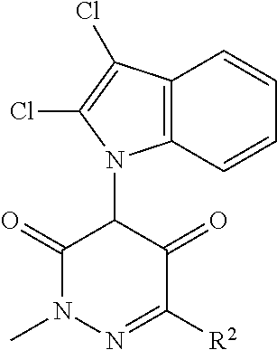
C12=C(C=CC=C1)N(C1C(=O)N(C)N=C([R2])C1=O)C(Cl)=C2Cl
